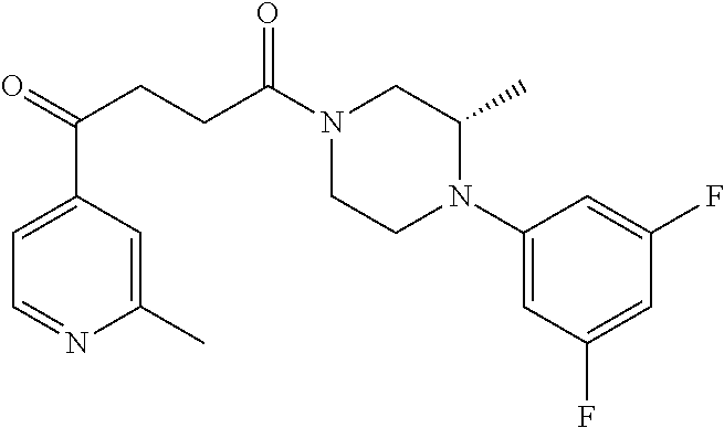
C1(N2CCN(C(CCC(=O)C3=CC=NC(C)=C3)=O)CC2C)=CC(F)=CC(F)=C1
